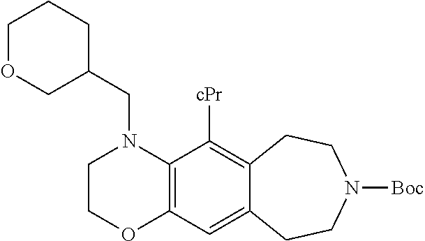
C12=C(C([cPr])=C3C(=C1)CCN([Boc])CC3)N(CC1CCCOC1)CCO2
